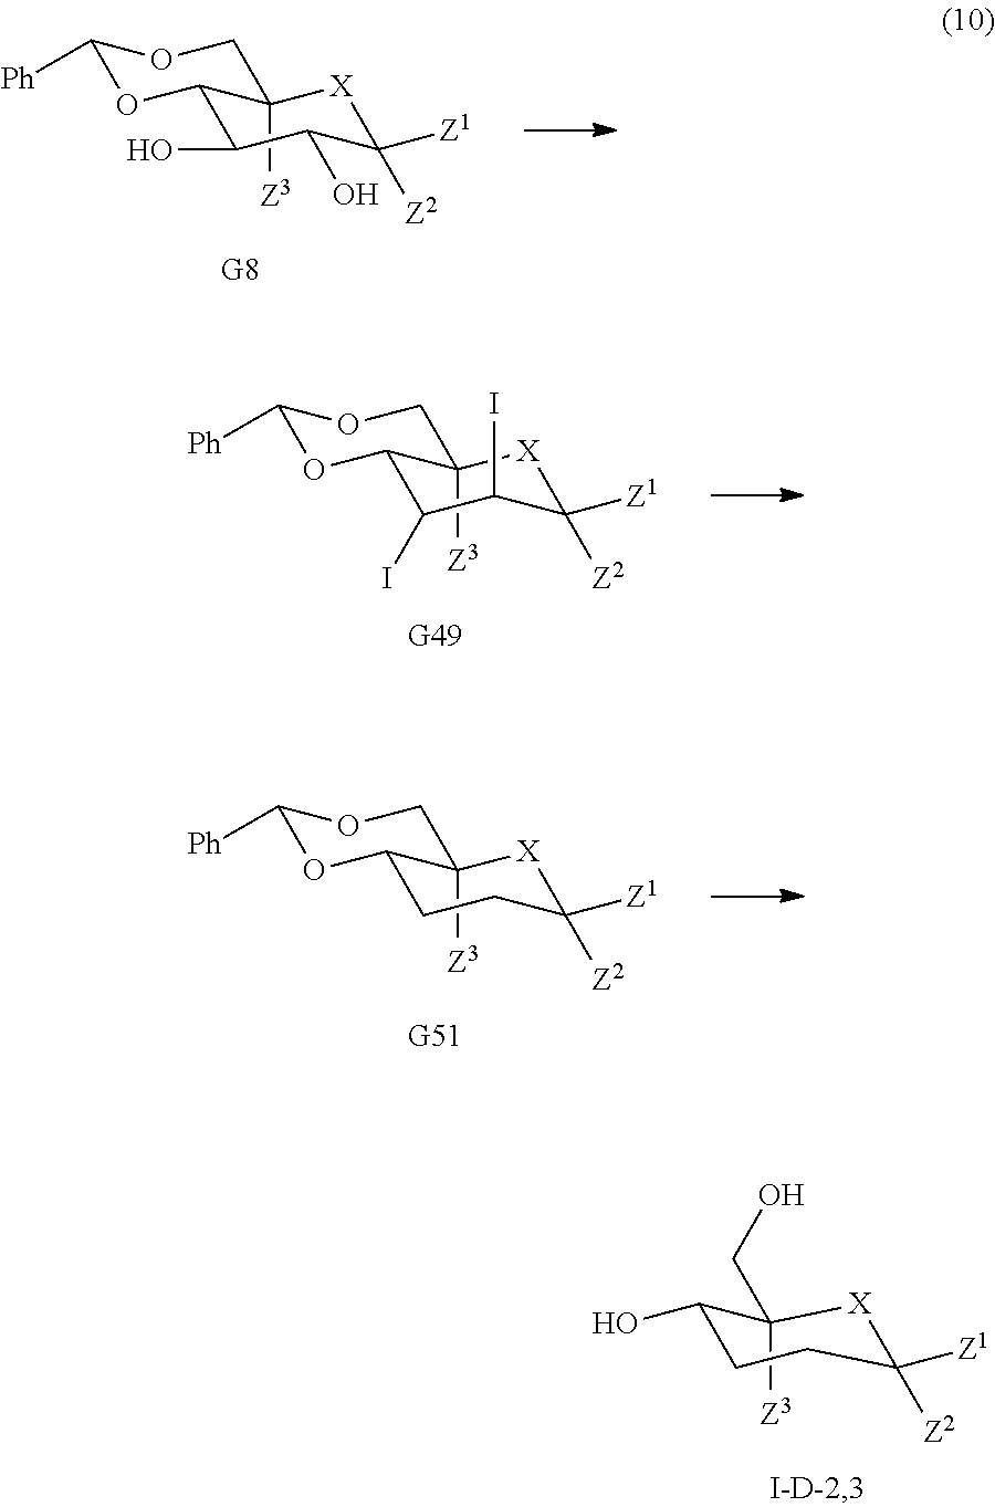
C1(CO)([Z3])C(O)CCC([Z2])([Z1])[X]1.C1(O)C(O)C([Z2])([Z1])[X]C2([Z3])C1OC([Ph])OC2.C1(I)C(I)C([Z2])([Z1])[X]C2([Z3])C1OC([Ph])OC2.C1CC([Z2])([Z1])[X]C2([Z3])C1OC([Ph])OC2
